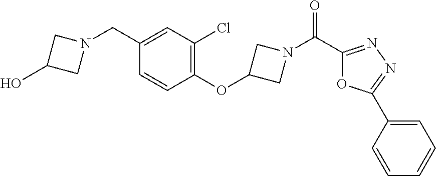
C1(OC2=C(Cl)C=C(CN3CC(O)C3)C=C2)CN(C(=O)C2=NN=C(C3=CC=CC=C3)O2)C1
